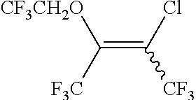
C(=C(Cl)[CF3])([F3C])[CF3CH2O]
